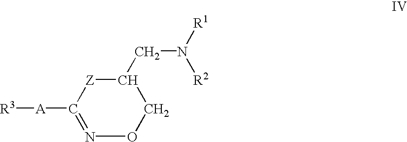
[R3][A]C1=NOCC(CN([R1])[R2])[Z]1
